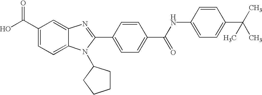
C1(C(O)=O)=CC=C2C(=C1)N=C(C1=CC=C(C(=O)NC3=CC=C(C(C)(C)C)C=C3)C=C1)N2C1CCCC1
